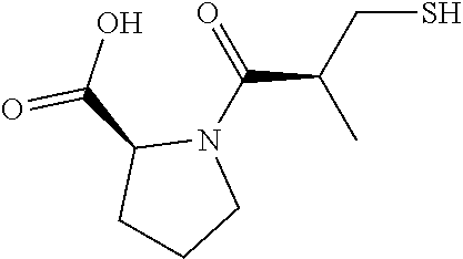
C(S)C(C(N1C(C(O)=O)CCC1)=O)C
